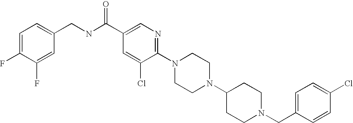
C1(Cl)=CC=C(CN2CCC(N3CCN(C4=NC=C(C(NCC5=CC=C(F)C(F)=C5)=O)C=C4Cl)CC3)CC2)C=C1
